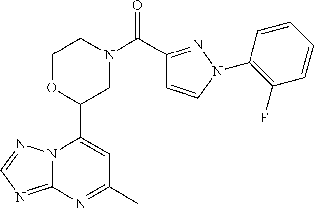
N12C(=NC=N1)N=C(C)C=C2C1CN(C(=O)C2=NN(C3=C(F)C=CC=C3)C=C2)CCO1
